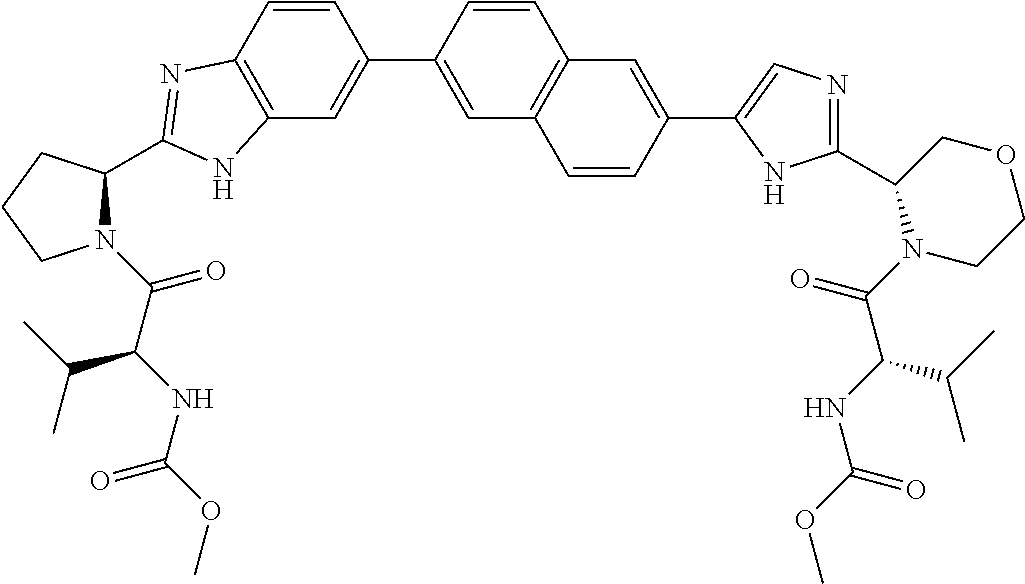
C12=C(C=C(C3=CC4=C(C=C3)C=C(C3=CN=C(C5N(C(=O)C(C(C)C)NC(=O)OC)CCOC5)N3)C=C4)C=C1)NC(C1N(C(=O)C(NC(OC)=O)C(C)C)CCC1)=N2
